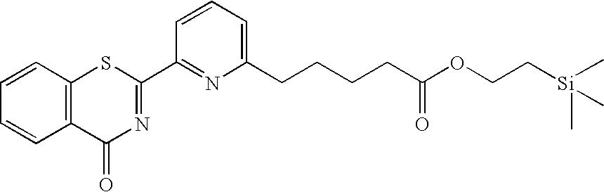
C1=CC=C(CCCCC(OCC[Si](C)(C)C)=O)N=C1C1=NC(=O)C2=C(S1)C=CC=C2
